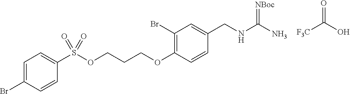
N(CC1=CC(Br)=C(OCCCOS(=O)(=O)C2=CC=C(Br)C=C2)C=C1)C(N)=[NBoc].[F3C]C(O)=O
